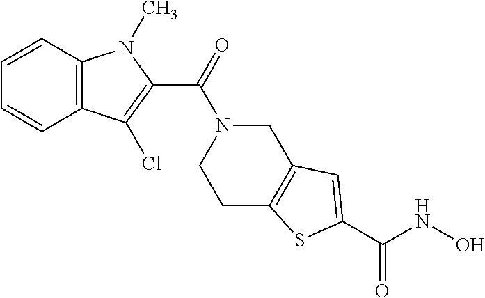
C12=C(C=CC=C1)N(C)C(C(=O)N1CCC3=C(C1)C=C(C(NO)=O)S3)=C2Cl
